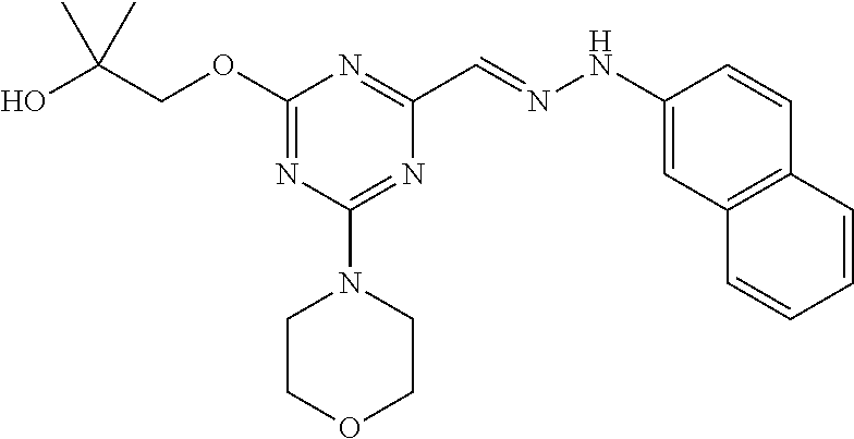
OC(COC1=NC(N2CCOCC2)=NC(C=NNC2=CC3=C(C=C2)C=CC=C3)=N1)(C)C
